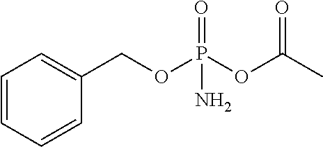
C1(COP(OC(C)=O)(=O)N)=CC=CC=C1
